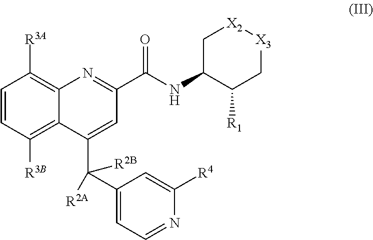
C1([R3B])=C2C(=C([R3A])C=C1)N=C(C(NC1C([R1])C[X3][X2]C1)=O)C=C2C(C1=CC=NC([R4])=C1)([R2B])[R2A]
